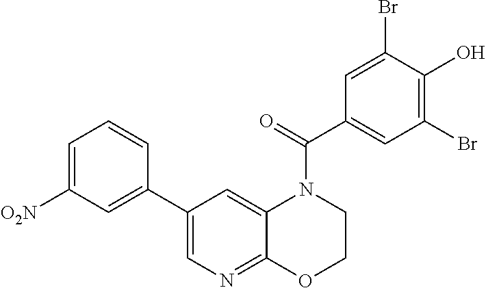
C1(C2=CC([O2N])=CC=C2)=CN=C2C(=C1)N(C(C1=CC(Br)=C(O)C(Br)=C1)=O)CCO2
